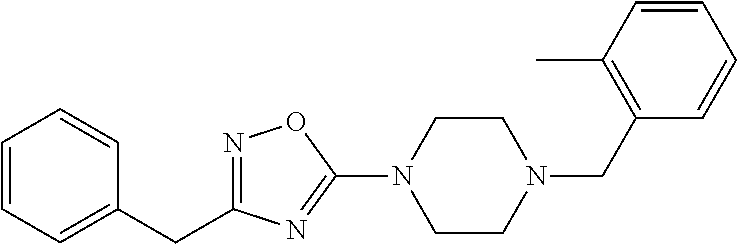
N1=C(CC2=CC=CC=C2)N=C(N2CCN(CC3=C(C)C=CC=C3)CC2)O1
